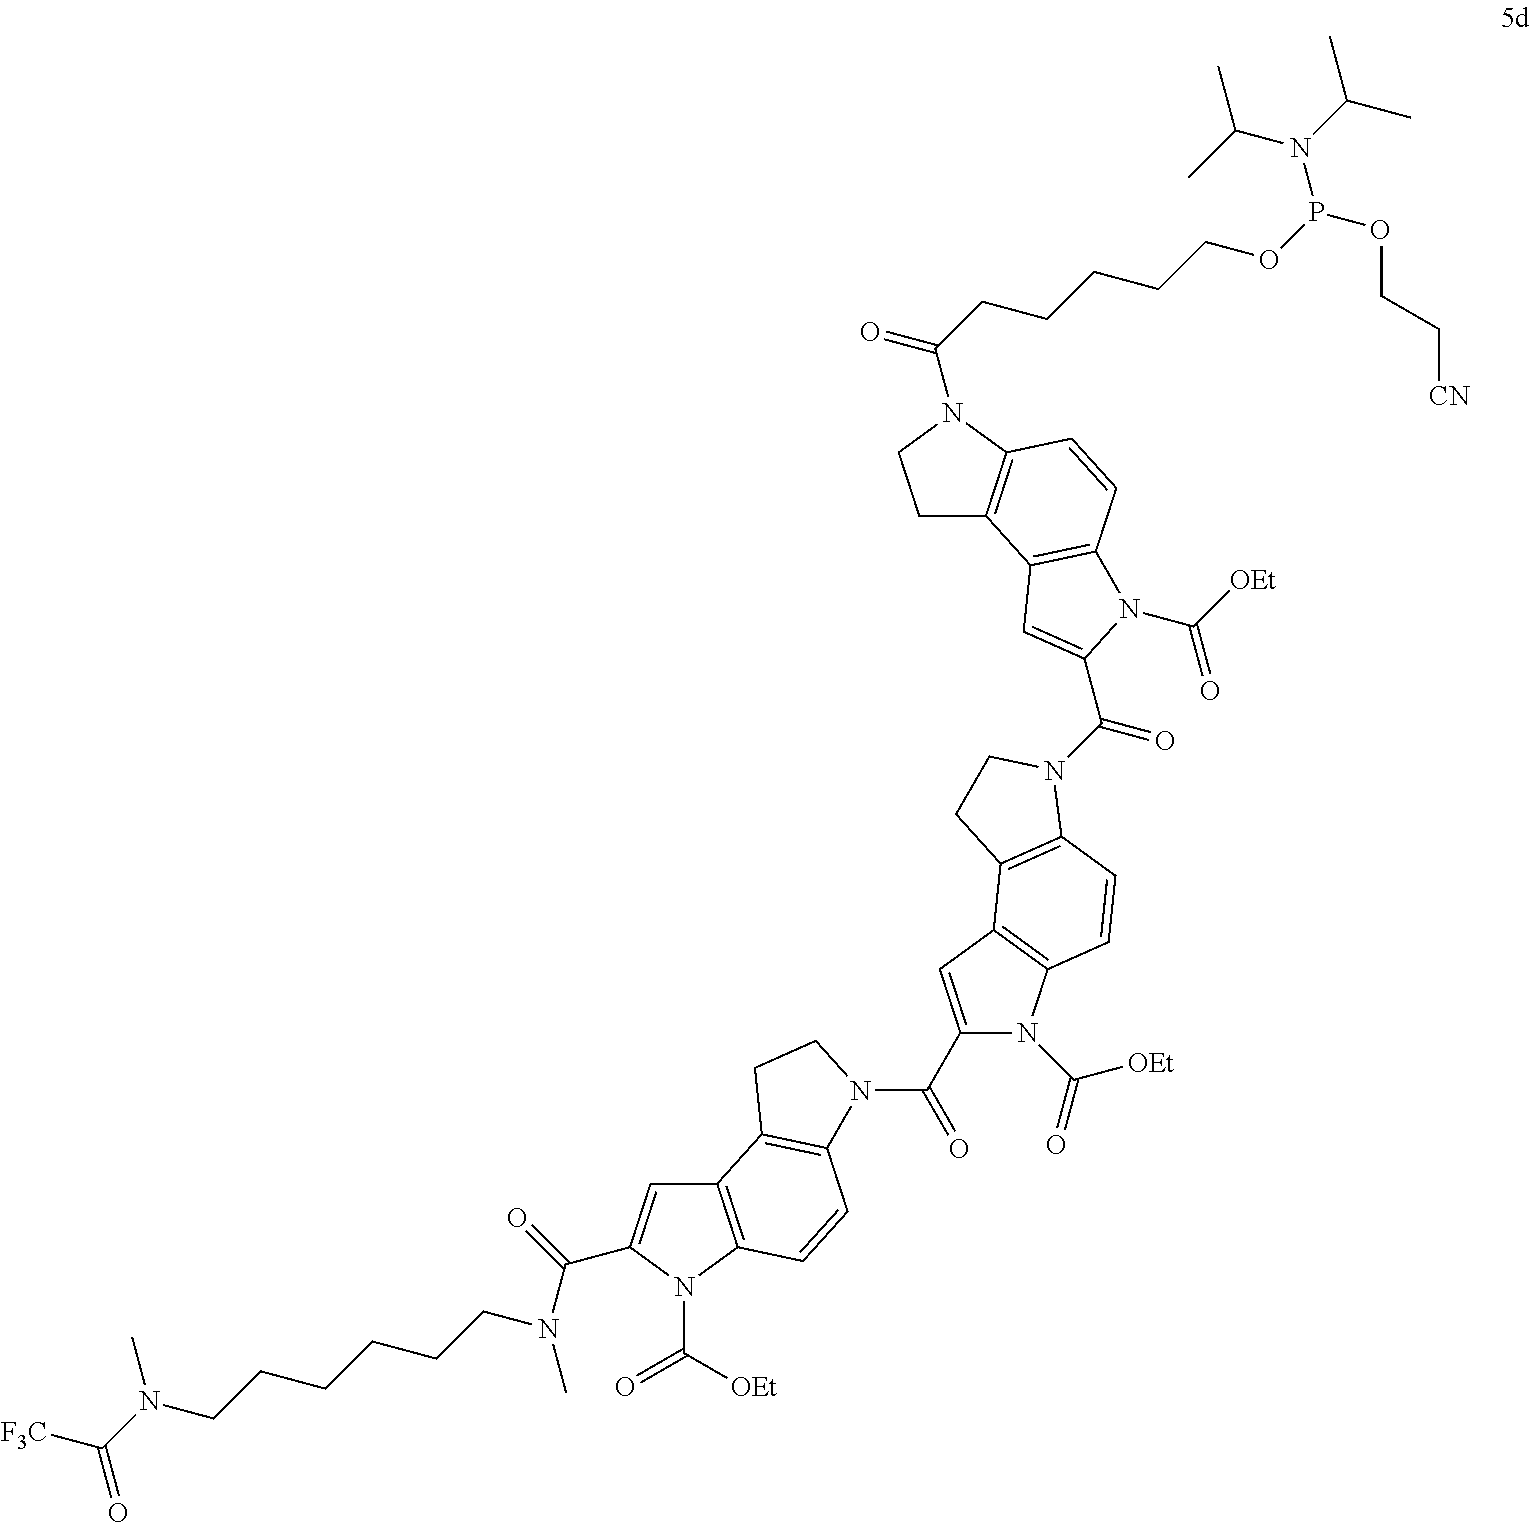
C12=C(N(C([OEt])=O)C(C(=O)N(C)CCCCCCN(C([F3C])=O)C)=C1)C=CC1=C2CCN1C(C1=CC2=C(N1C(=O)[OEt])C=CC1=C2CCN1C(=O)C1=CC2=C(C=CC3=C2CCN3C(CCCCCOP(OCC[CN])N(C(C)C)C(C)C)=O)N1C([OEt])=O)=O
